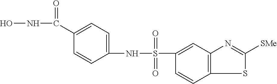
C1=CC2=C(C=C1S(NC1=CC=C(C(NO)=O)C=C1)(=O)=O)N=C([SMe])S2
